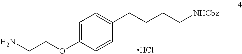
C1=C(OCCN)C=CC(CCCC[NHCbz])=C1.Cl
